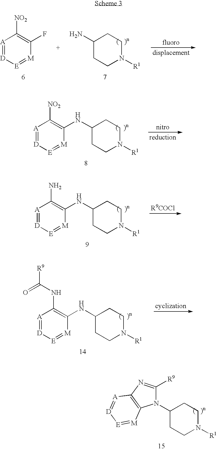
[A]1=[D][E]=[M]C(F)=C1[NO2].NC1CCN([R1])CC1.[A]1=[D][E]=[M]C(NC2CCN([R1])CC2)=C1[NO2].[A]1=[D][E]=[M]C(NC2CCN([R1])CC2)=C1N.[A]1=[D][E]=[M]C(NC2CCN([R1])CC2)=C1NC(=O)[R9].N1(C2CCN([R1])CC2)C([R9])=NC2=C1[M]=[E][D]=[A]2
